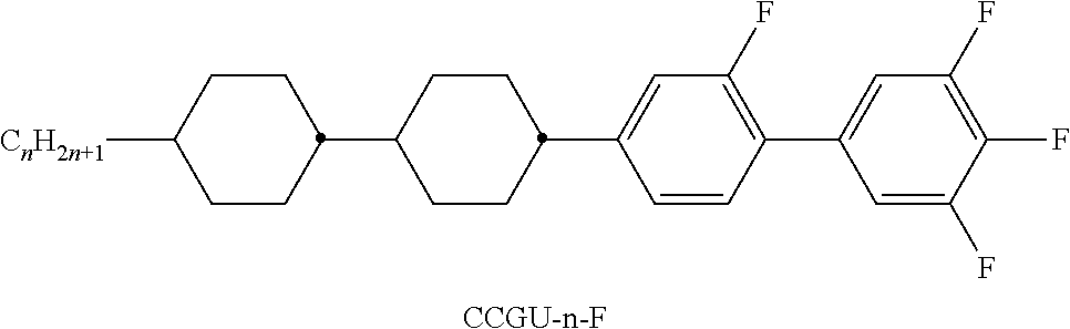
C1CC(C2CCC(C3=CC(F)=C(C4=CC(F)=C(F)C(F)=C4)C=C3)CC2)CCC1[CnH2n+1].[CCGU-n-F]
